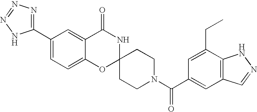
C1(C2=NN=NN2)=CC=C2C(=C1)C(=O)NC1(O2)CCN(C(=O)C2=CC3=C(C(CC)=C2)NN=C3)CC1
